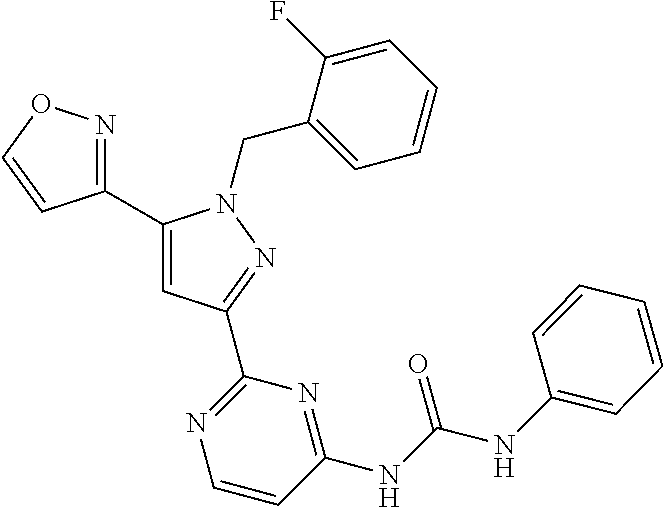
C1(C2=NOC=C2)=CC(C2=NC=CC(NC(NC3=CC=CC=C3)=O)=N2)=NN1CC1=CC=CC=C1F
